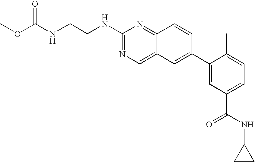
C12=NC(NCCNC(OC)=O)=NC=C1C=C(C1=CC(C(=O)NC3CC3)=CC=C1C)C=C2
